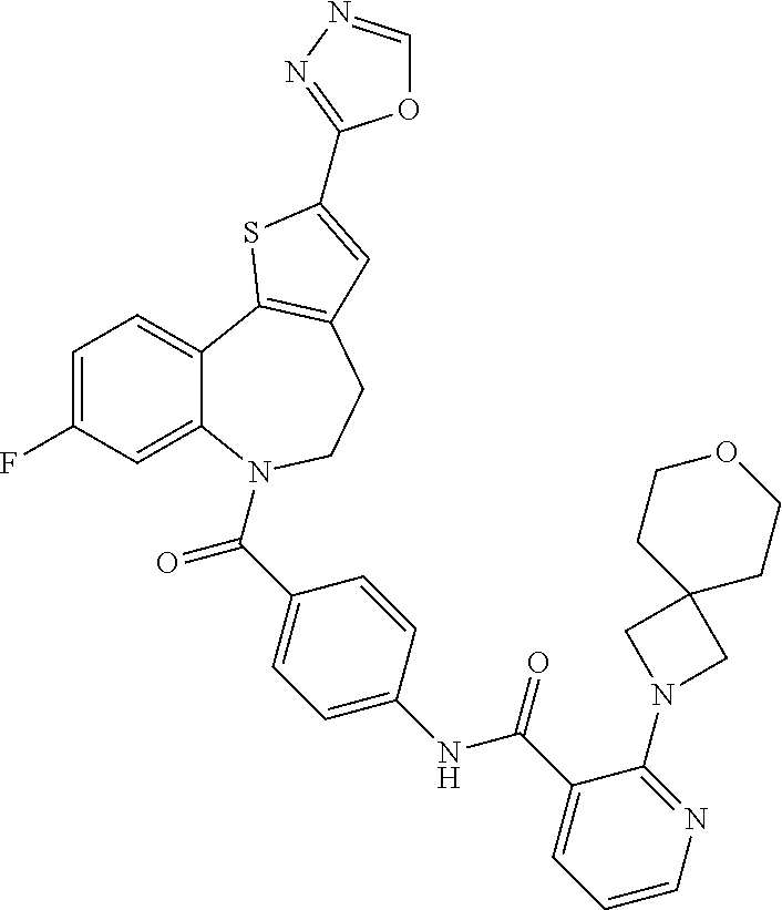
C1=C(F)C=C2C(=C1)C1=C(CCN2C(=O)C2=CC=C(NC(=O)C3=CC=CN=C3N3CC4(C3)CCOCC4)C=C2)C=C(C2=NN=CO2)S1
